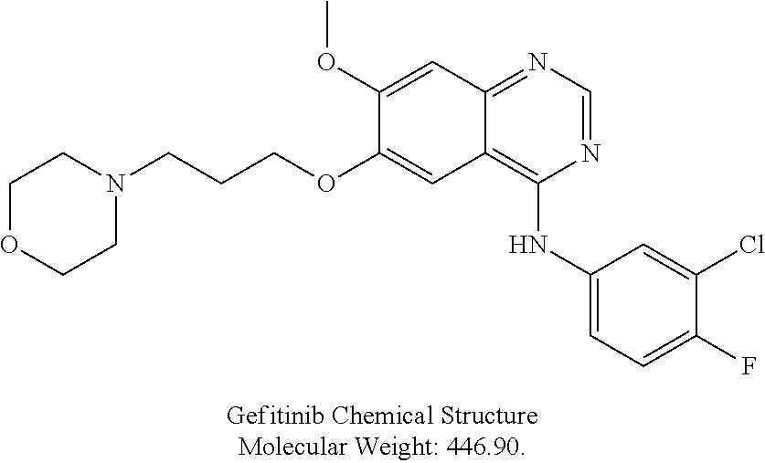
C1OCCN(CCCOC2=CC3=C(NC4=CC=C(F)C(Cl)=C4)N=CN=C3C=C2OC)C1
